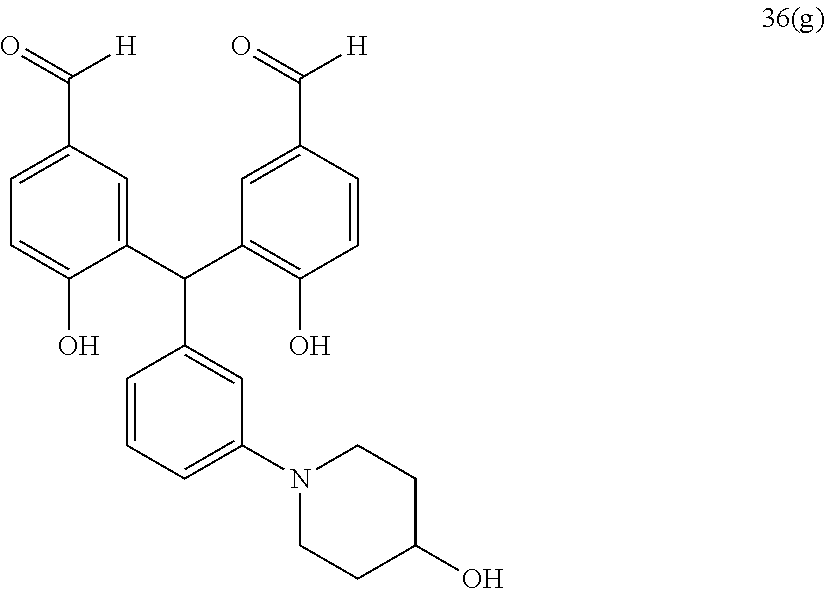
C1=CC=C(N2CCC(O)CC2)C=C1C(C1=CC(C([H])=O)=CC=C1O)C1=C(O)C=CC(C([H])=O)=C1
